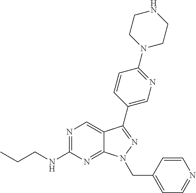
N1=C(NCCC)N=C2C(=C1)C(C1=CN=C(N3CCNCC3)C=C1)=NN2CC1=CC=NC=C1
